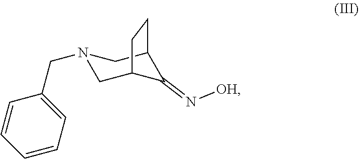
C1(=N[OH])C2CN(CC3=CC=CC=C3)CC1CC2
